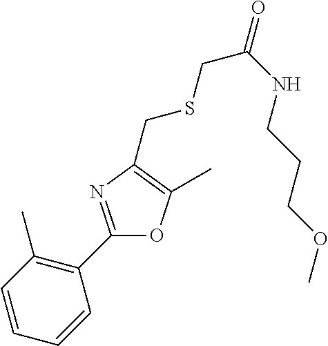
C1=CC=CC(C2=NC(CSCC(=O)NCCCOC)=C(C)O2)=C1C
